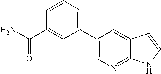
C1(C2=CN=C3C(=C2)C=CN3)=CC=CC(C(N)=O)=C1
